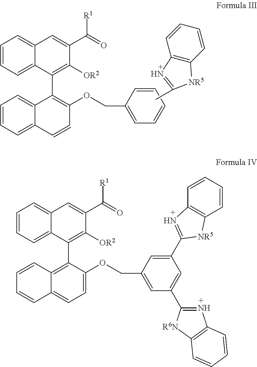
C1=CC=C2C(=C1)C=C(C(=O)[R1])C([OR2])=C2C1=C(OCC2=CC=CC=C2)C=CC2=CC=CC=C12.C12=C(C=CC=C1)[NR5]C(C)=N2.C1=CC=C2C(=C1)C=C(C(=O)[R1])C([OR2])=C2C1=C2C(=CC=C1OCC1=CC(C3=NC4=C([R6N]3)C=CC=C4)=CC(C3=NC4=C(C=CC=C4)[NR5]3)=C1)C=CC=C2
